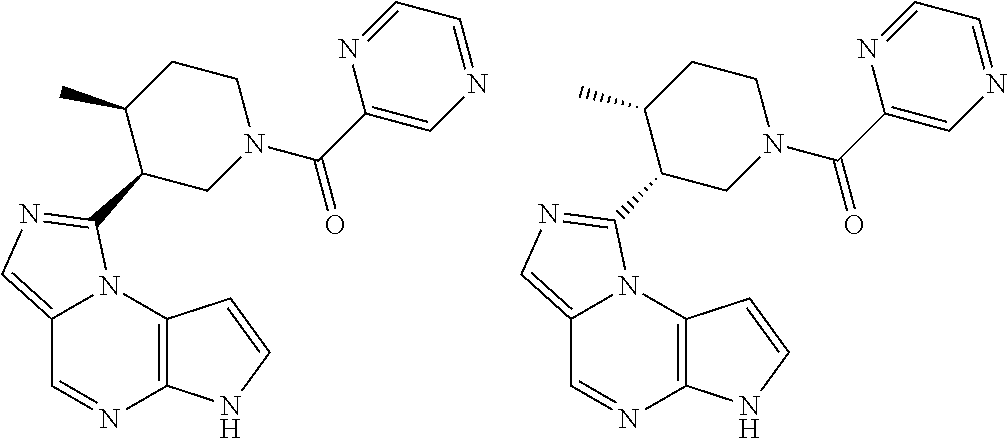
C12=CN=C(C3CN(C(C4=CN=CC=N4)=O)CCC3C)N1C1=C(N=C2)NC=C1.C12=CN=C(C3CN(C(C4=CN=CC=N4)=O)CCC3C)N1C1=C(N=C2)NC=C1
